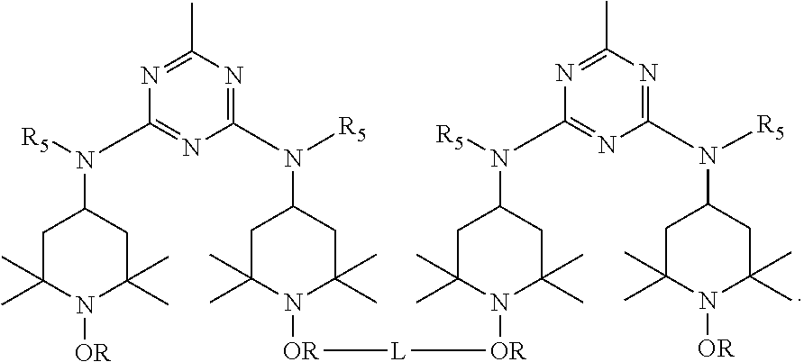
C1(N(C2CC(C)(C)N([OR][L][OR]N3C(C)(C)CC(N(C4=NC(N(C5CC(C)(C)N([OR])C(C)(C)C5)[R5])=NC(C)=N4)[R5])CC3(C)C)C(C)(C)C2)[R5])=NC(C)=NC(N(C2CC(C)(C)N([OR])C(C)(C)C2)[R5])=N1
